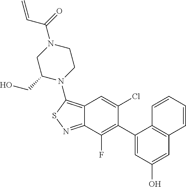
C12=C(N3CCN(C(=O)C=C)CC3CO)SN=C1C(F)=C(C1=CC(O)=CC3=C1C=CC=C3)C(Cl)=C2
